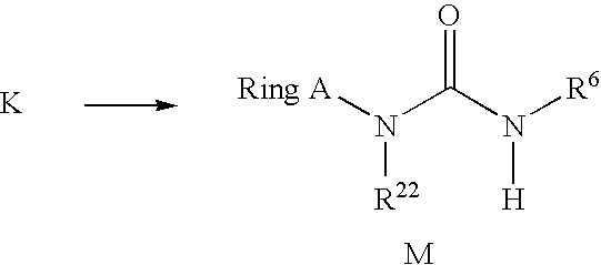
O=C(N([R6])[H])N([Ring A])[R22].[K].[M]
